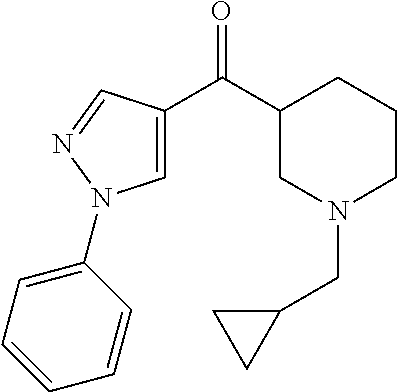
C1(C(C2=CN(C3=CC=CC=C3)N=C2)=O)CN(CC2CC2)CCC1
